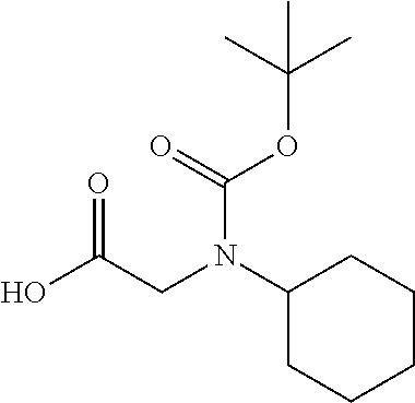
OC(CN(C1CCCCC1)C(=O)OC(C)(C)C)=O
